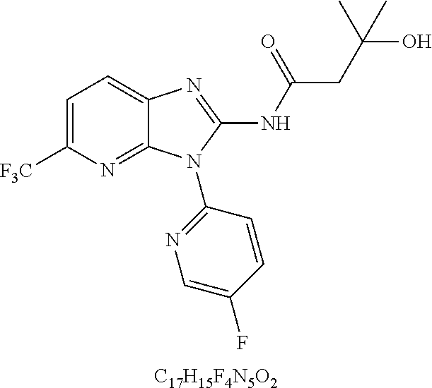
[C17H15F4N5O2].C1=C([F3C])N=C2C(=C1)N=C(NC(CC(O)(C)C)=O)N2C1=NC=C(F)C=C1
